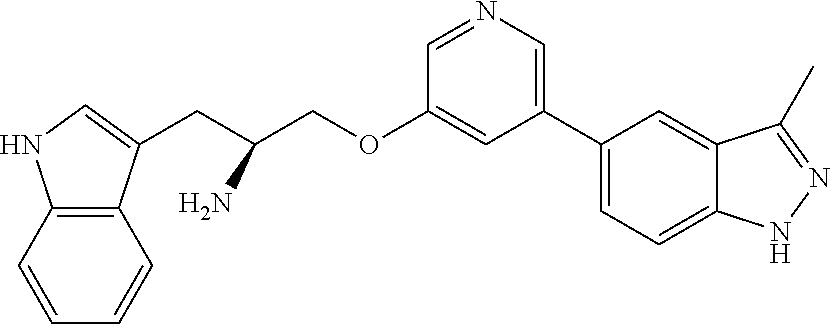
C12=C(C(CC(COC3=CC(C4=CC=C5C(=C4)C(C)=NN5)=CN=C3)N)=CN1)C=CC=C2
